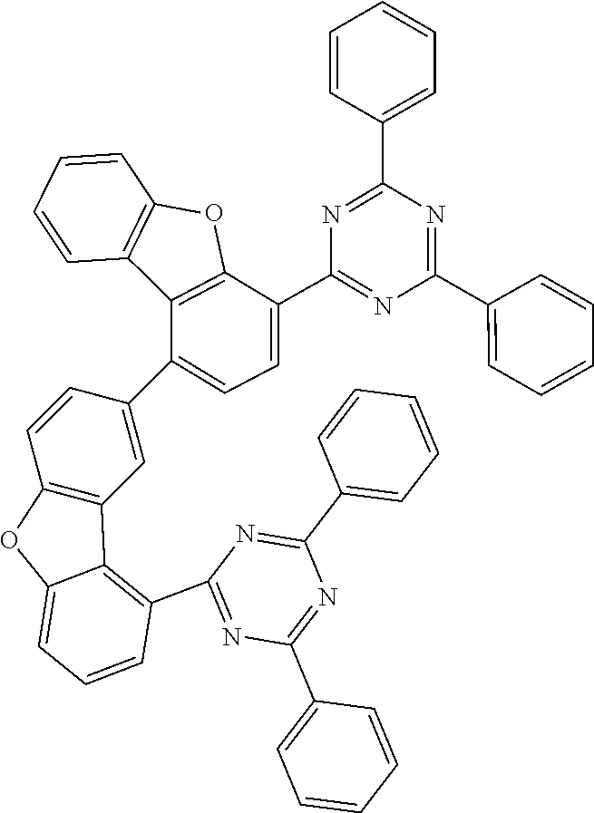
C1(C2=CC=C(C3=NC(C4=CC=CC=C4)=NC(C4=CC=CC=C4)=N3)C3=C2C2=C(C=CC=C2)O3)=CC2=C(C=C1)OC1=CC=CC(C3=NC(C4=CC=CC=C4)=NC(C4=CC=CC=C4)=N3)=C21
